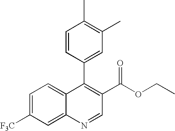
C12=CC=C([F3C])C=C1N=CC(C(OCC)=O)=C2C1=CC(C)=C(C)C=C1
